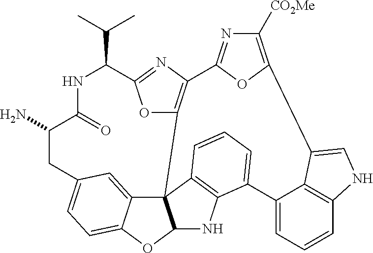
NC1CC2=CC=C3C(=C2)C24C(O3)NC3=C2C=CC=C3C2=CC=CC3=C2C(=CN3)C2=C([CO2Me])N=C(C3=C4OC(=N3)C(C(C)C)NC1=O)O2
